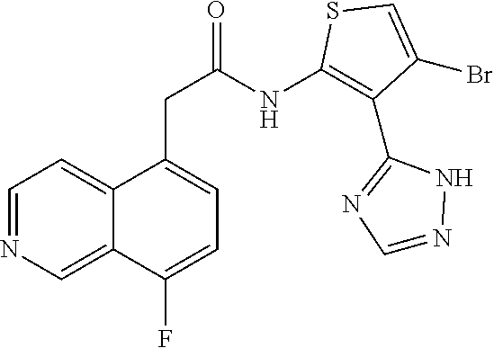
C1=NC=C2C(=C1)C(CC(NC1=C(C3=NC=NN3)C(Br)=CS1)=O)=CC=C2F
